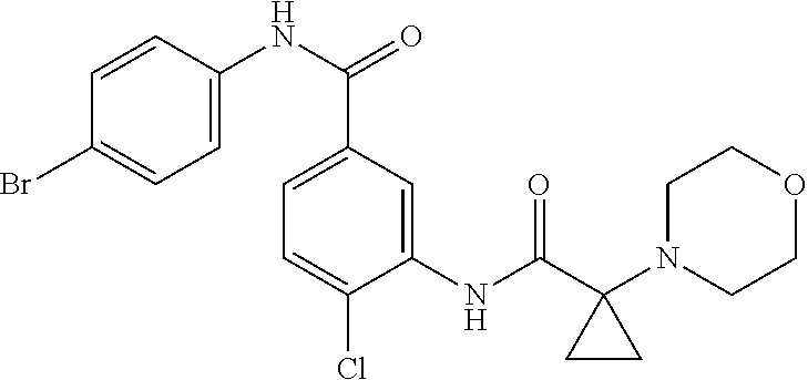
C1(NC(C2(N3CCOCC3)CC2)=O)=CC(C(NC2=CC=C(Br)C=C2)=O)=CC=C1Cl
